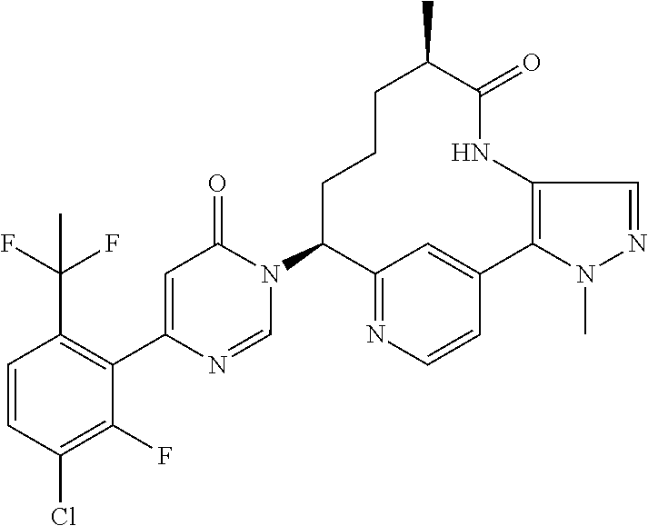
C12=NC=CC(=C1)C1=C(NC(=O)C(C)CCCC2N2C(=O)C=C(C3=C(C(F)(F)C)C=CC(Cl)=C3F)N=C2)C=NN1C
